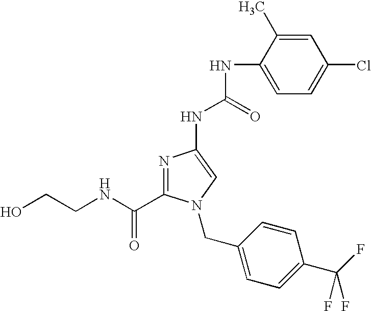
N1=C(C(NCCO)=O)N(CC2=CC=C(C(F)(F)F)C=C2)C=C1NC(NC1=CC=C(Cl)C=C1C)=O
